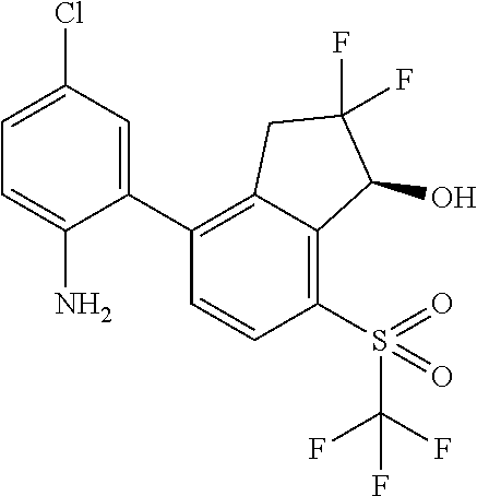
C1(C2=C3C(=C(S(C(F)(F)F)(=O)=O)C=C2)C(O)C(F)(F)C3)=CC(Cl)=CC=C1N
